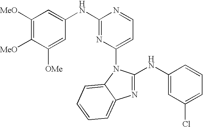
C1([MeO])=C([MeO])C([OMe])=CC(NC2=NC(N3C4=CC=CC=C4N=C3NC3=CC(Cl)=CC=C3)=CC=N2)=C1
